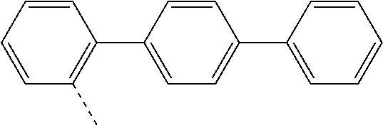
C1=CC=CC(C2=CC=C(C3=CC=CC=C3)C=C2)=C1C
